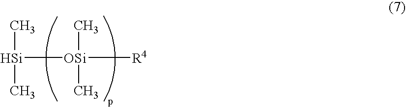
[Si](C)([OSi](C)(C)[R4])C
